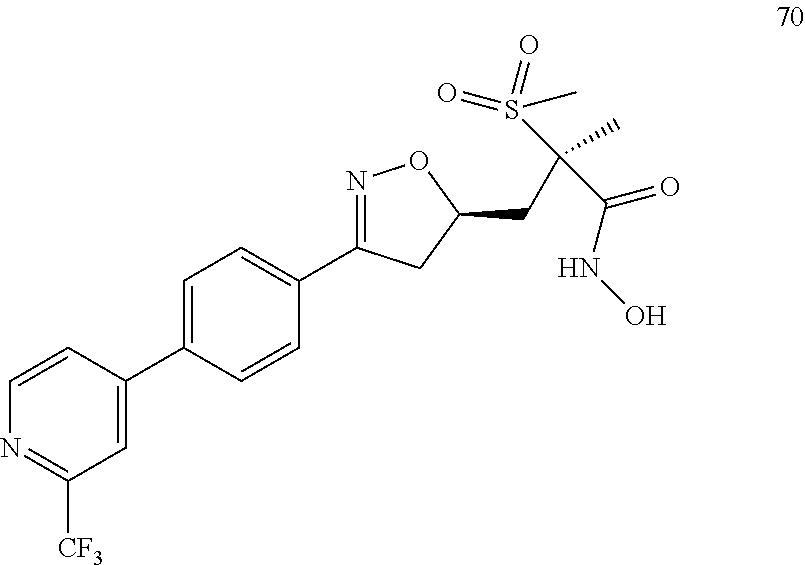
C1=C(C2=CC=C(C3=NOC(CC(S(=O)(C)=O)(C)C(NO)=O)C3)C=C2)C=CN=C1[CF3]
